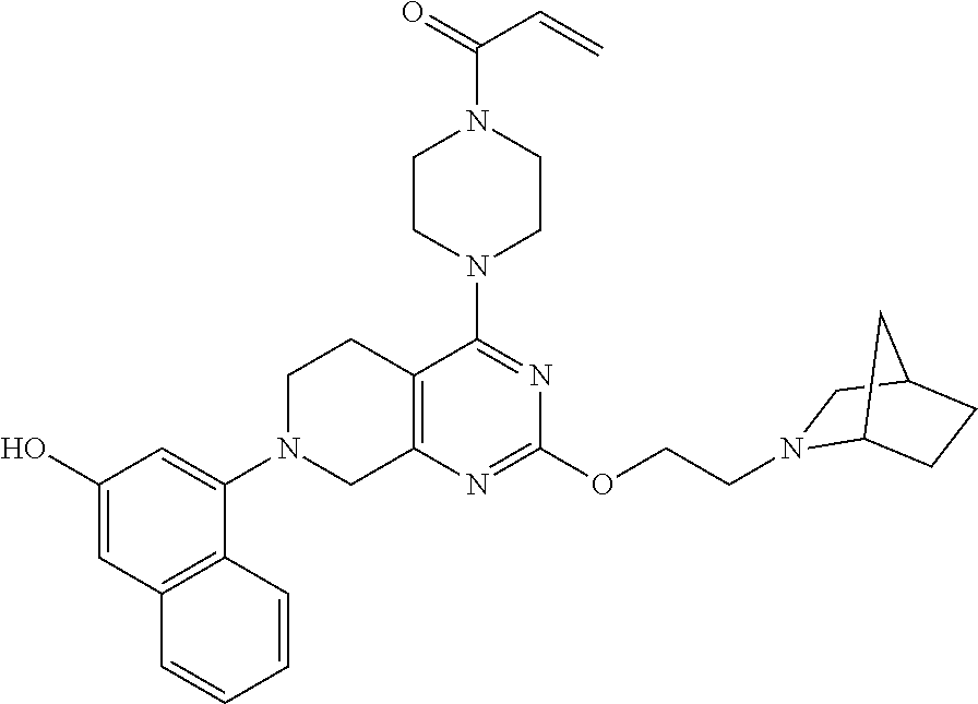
C1N(C2=CC(O)=CC3=C2C=CC=C3)CC2=C(C1)C(N1CCN(C(=O)C=C)CC1)=NC(OCCN1C3CCC(C1)C3)=N2
